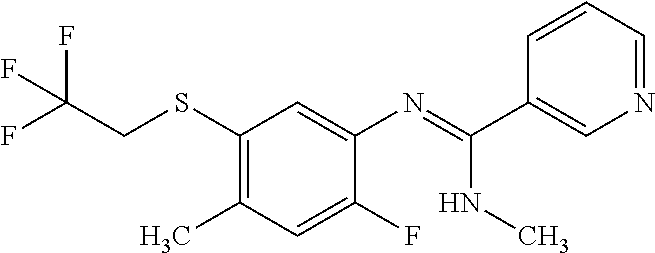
C1(SCC(F)(F)F)=C(C)C=C(F)C(N=C(NC)C2=CN=CC=C2)=C1
